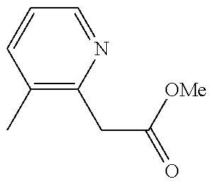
C1(C)=C(CC([OMe])=O)N=CC=C1
